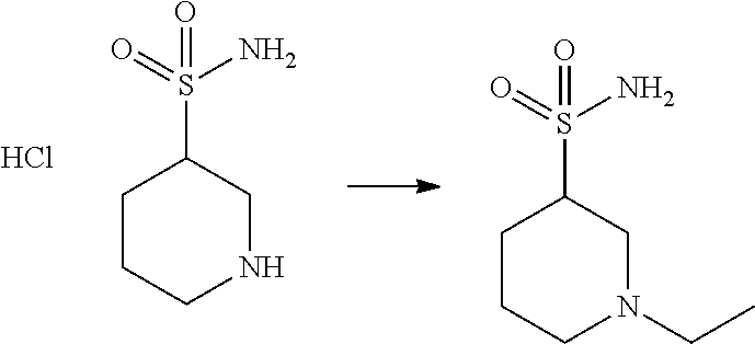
C1CCNCC1S(=O)(N)=O.Cl.C1CCN(CC)CC1S(=O)(N)=O
